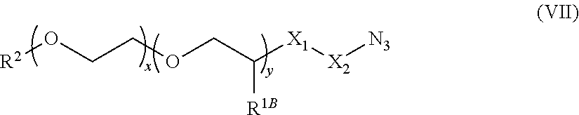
[R2]OCCOCC([X1][X2][N3])[R1B]
